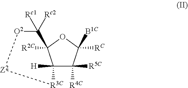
C12([H])C([R5C])([R4C])C([RC])([B1C])OC1([R2C])C([Rc2])([Rc1])[O2][Z2][R3C]2
